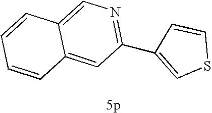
C1=CC=CC2=CC(C3=CSC=C3)=NC=C12
